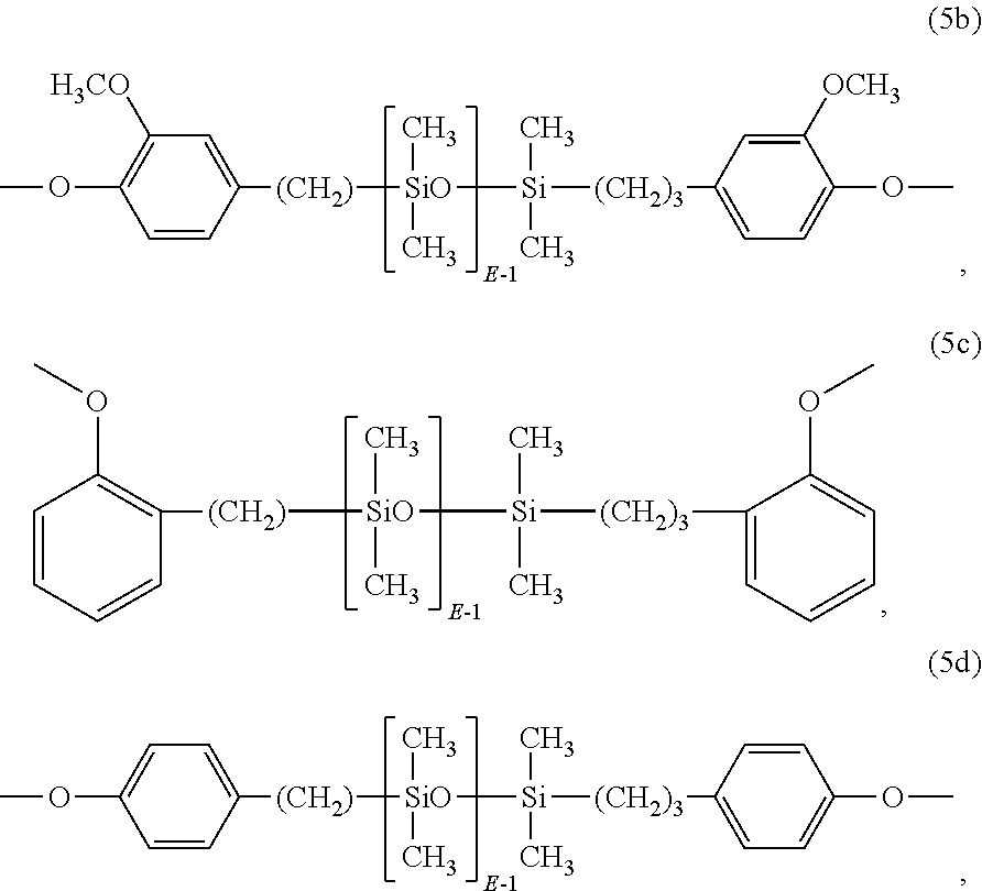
C1([H3CO])=C(OC)C=CC([(CH2)][SiO](C)(C)[Si](C)(C)[(CH2)3]C2=CC=C(OC)C([OCH3])=C2)=C1.C1([(CH2)][SiO](C)(C)[Si](C)(C)[(CH2)3]C2=CC=CC=C2OC)=C(OC)C=CC=C1.C1=C(OC)C=CC([(CH2)][SiO](C)(C)[Si](C)(C)[(CH2)3]C2=CC=C(OC)C=C2)=C1
